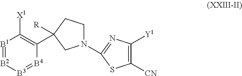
[B1]1=[B2][B3]=[B4]C(C2([R])CCN(C3=NC([Y1])=C([CN])S3)C2)=C1[X1]
